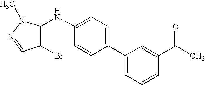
C1=CC=C(C2=CC=C(NC3=C(Br)C=NN3C)C=C2)C=C1C(C)=O
